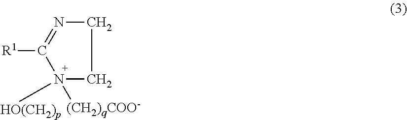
C1N=C([R1])N([HO(CH2)p])([(CH2)qCOO-])C1
